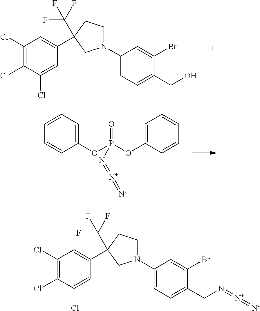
C1(Cl)=C(Cl)C(Cl)=CC(C2(C(F)(F)F)CCN(C3=CC=C(CO)C(Br)=C3)C2)=C1.C1(OP(OC2=CC=CC=C2)(=O)N=[N+]=[N-])=CC=CC=C1.C1(Cl)=C(Cl)C(Cl)=CC(C2(C(F)(F)F)CCN(C3=CC=C(CN=[N+]=[N-])C(Br)=C3)C2)=C1
